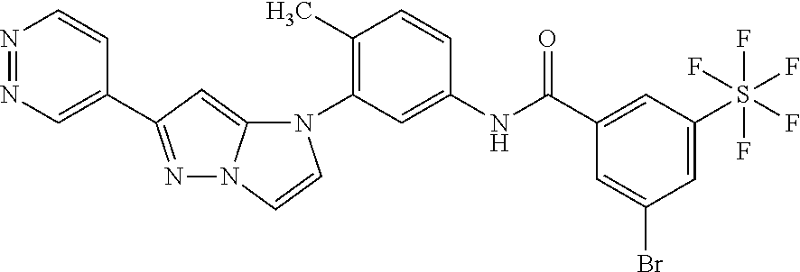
C1(C)=C(N2C3=CC(C4=CN=NC=C4)=NN3C=C2)C=C(NC(C2=CC(S(F)(F)(F)(F)F)=CC(Br)=C2)=O)C=C1
